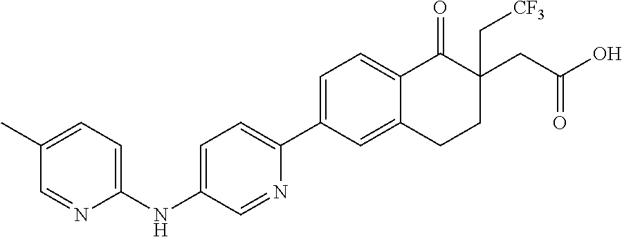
C1=C(C2=CC=C(NC3=CC=C(C)C=N3)C=N2)C=C2C(=C1)C(=O)C(CC(O)=O)(C[CF3])CC2
